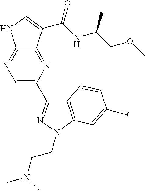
C12=NC=C(C3=NN(CCN(C)C)C4=C3C=CC(F)=C4)N=C1C(C(NC(COC)C)=O)=CN2
